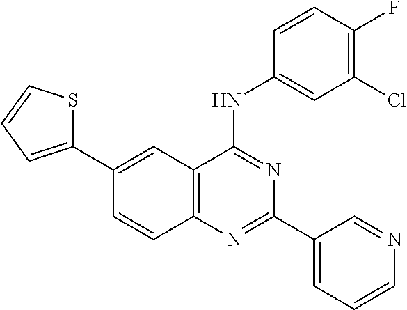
C12=C(N=C(C3=CC=CN=C3)N=C1NC1=CC(Cl)=C(F)C=C1)C=CC(C1=CC=CS1)=C2
